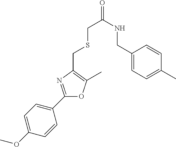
C1(OC)=CC=C(C2=NC(CSCC(NCC3=CC=C(C)C=C3)=O)=C(C)O2)C=C1
